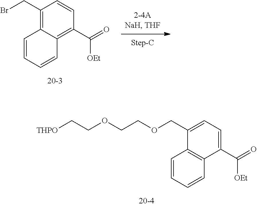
C1(CBr)=C2C(=C(C(=O)[OEt])C=C1)C=CC=C2.C1(COCCOCC[THPO])=CC=C(C(=O)[OEt])C2=C1C=CC=C2
